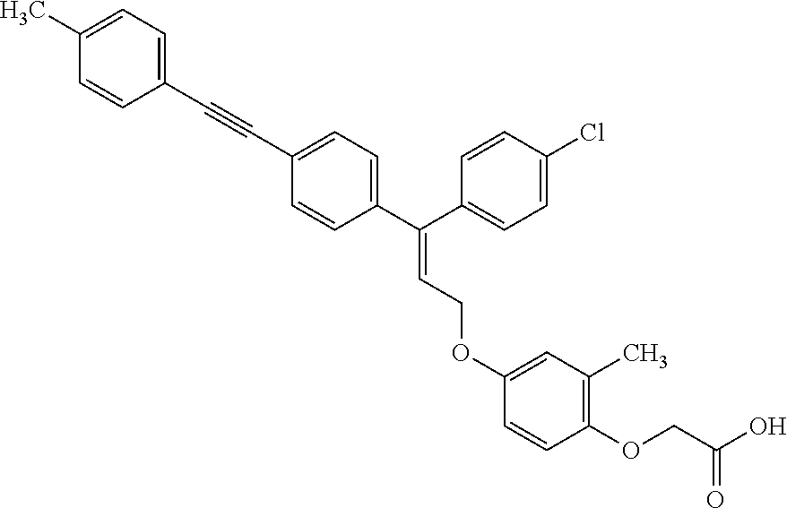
C1=CC(C(C2=CC=C(Cl)C=C2)=CCOC2=CC(C)=C(OCC(O)=O)C=C2)=CC=C1C#CC1=CC=C(C)C=C1
